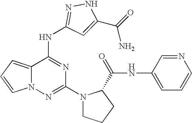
C1(N2CCCC2C(NC2=CC=CN=C2)=O)=NN2C(=CC=C2)C(NC2=NNC(C(N)=O)=C2)=N1
